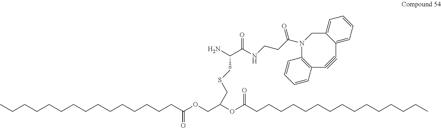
C(CCCCCCCCCCCCCC(OCC(OC(CCCCCCCCCCCCCCC)=O)CSCC(C(NCCC(=O)N1C2=C(C#CC3=CC=CC=C3C1)C=CC=C2)=O)N)=O)C
